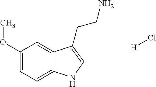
C1(OC)=CC=C2C(=C1)C(CCN)=CN2.[H]Cl
